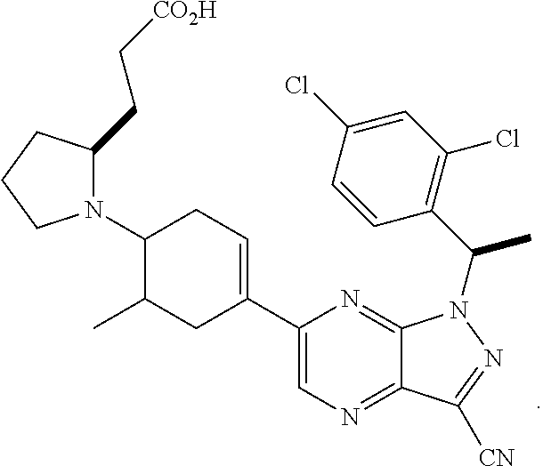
C1(N2C(CC[CO2H])CCC2)C(C)CC(C2=CN=C3C(=N2)N(C(C2=C(Cl)C=C(Cl)C=C2)C)N=C3[CN])=CC1
